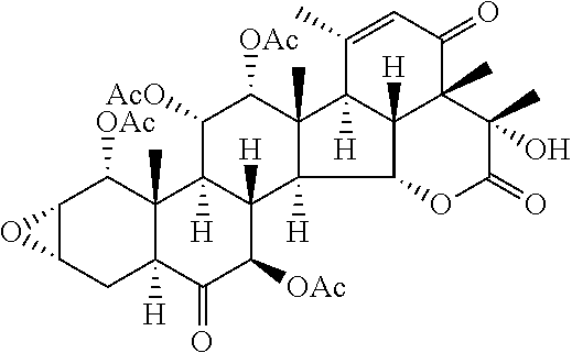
C12C(CC3([H])C(C)(C1[OAc])C1([H])C([H])(C([OAc])C3=O)C3([H])C(C)(C([OAc])C1[AcO])C1([H])C4([H])C3OC(=O)C(C)(O)C4(C)C(=O)C=C1C)O2
